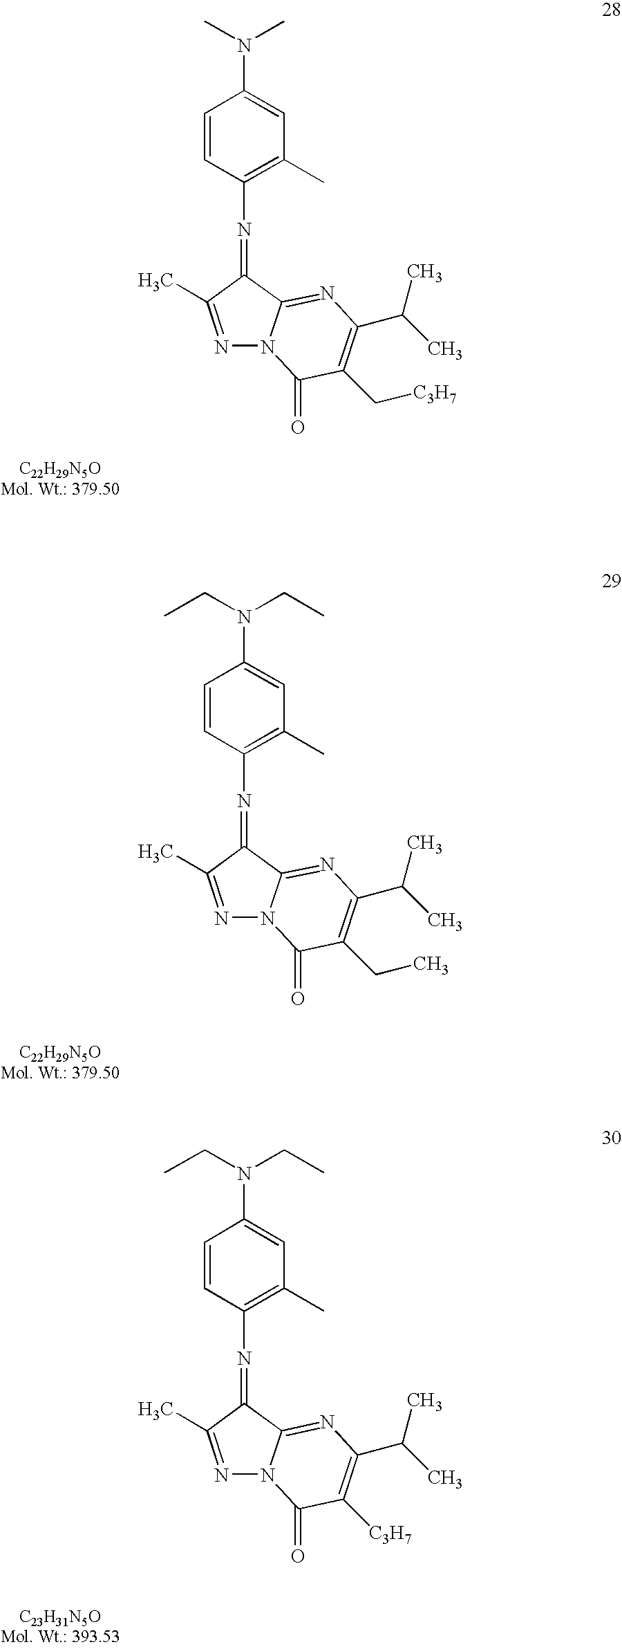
C1=CC(N=C2C3=NC(C(C)C)=C(CC)C(=O)N3N=C2C)=C(C)C=C1N(CC)CC.C1=CC(N=C2C3=NC(C(C)C)=C([C3H7])C(=O)N3N=C2C)=C(C)C=C1N(CC)CC.C1=CC(N=C2C3=NC(C(C)C)=C(C[C3H7])C(=O)N3N=C2C)=C(C)C=C1N(C)C
